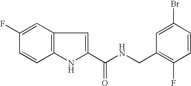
C1=C(F)C=CC2=C1C=C(C(NCC1=C(F)C=CC(Br)=C1)=O)N2
